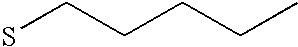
SCCCCC
